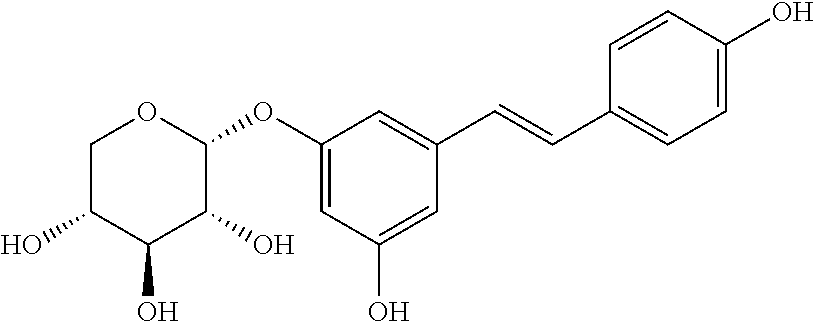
C1C(O)C(O)C(O)C(OC2=CC(O)=CC(C=CC3=CC=C(O)C=C3)=C2)O1
